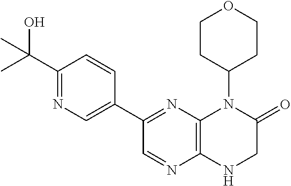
C1(C(O)(C)C)=NC=C(C2=NC3=C(N=C2)NCC(=O)N3C2CCOCC2)C=C1
